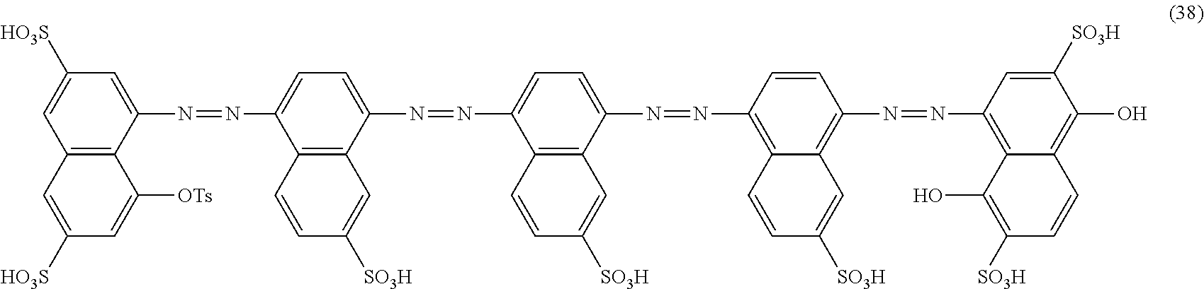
C12=C(C(N=NC3=CC=C(N=NC4=CC=C(N=NC5=C6C(=C(N=NC7=C8C(=C(O)C([SO3H])=C7)C=CC([SO3H])=C8O)C=C5)C=C([SO3H])C=C6)C5=C4C=CC([SO3H])=C5)C4=C3C=CC([SO3H])=C4)=CC([HO3S])=C1)C([OTs])=CC([HO3S])=C2
